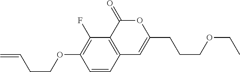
C1=CC2=C(C(F)=C1OCCC=C)C(=O)OC(CCCOCC)=C2
